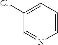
C1(Cl)=CC=CN=C1
